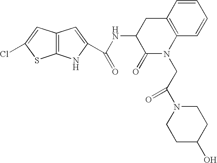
C12=C(C=C(Cl)S1)C=C(C(NC1C(=O)N(CC(=O)N3CCC(O)CC3)C3=C(C1)C=CC=C3)=O)N2
